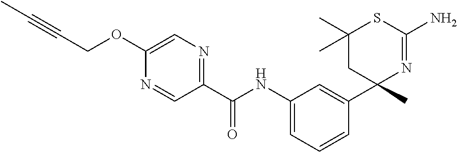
C1(C(NC2=CC=CC(C3(C)N=C(N)SC(C)(C)C3)=C2)=O)=NC=C(OCC#CC)N=C1
